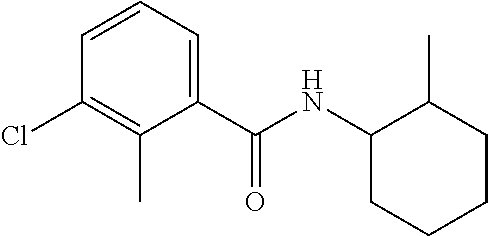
C1=CC=C(C(NC2CCCCC2C)=O)C(C)=C1Cl
